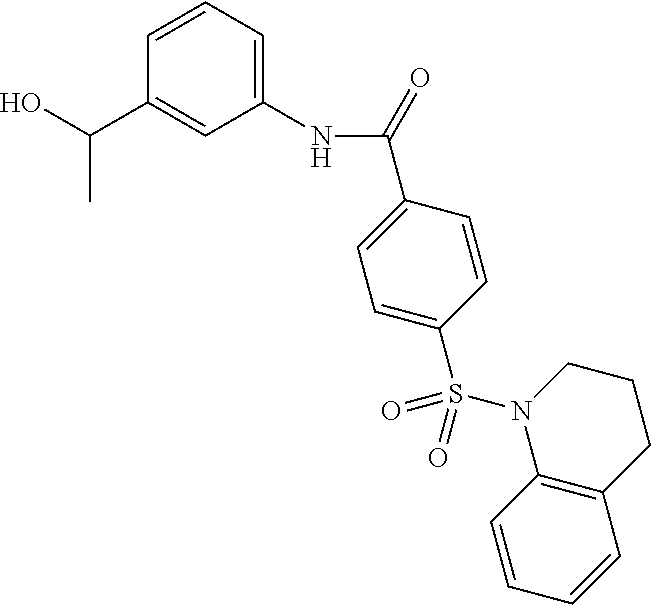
C1(NC(=O)C2=CC=C(S(N3C4=C(CCC3)C=CC=C4)(=O)=O)C=C2)=CC=CC(C(C)O)=C1
